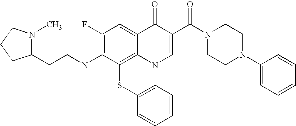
C1(F)=C(NCCC2N(C)CCC2)C2=C3C(=C1)C(=O)C(C(N1CCN(C4=CC=CC=C4)CC1)=O)=CN3C1=C(S2)C=CC=C1
